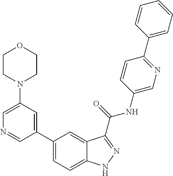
C1(N2CCOCC2)=CN=CC(C2=CC=C3C(=C2)C(C(NC2=CN=C(C4=CC=CC=C4)C=C2)=O)=NN3)=C1
